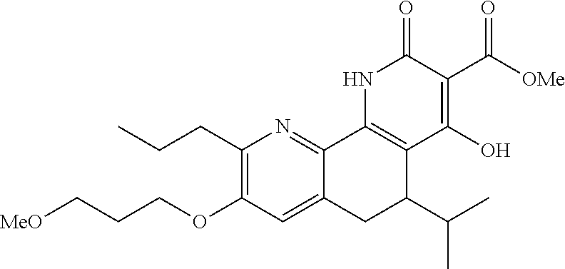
[MeO]CCCOC1=C(CCC)N=C2C(=C1)CC(C(C)C)C1=C2NC(=O)C(C(=O)[OMe])=C1O
